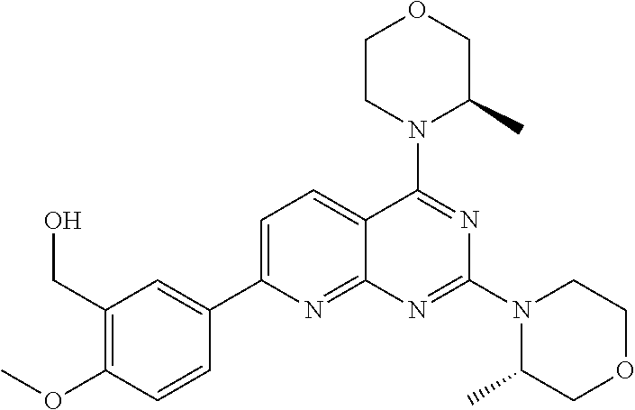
C1(CO)=C(OC)C=CC(C2=CC=C3C(=N2)N=C(N2C(C)COCC2)N=C3N2C(C)COCC2)=C1
